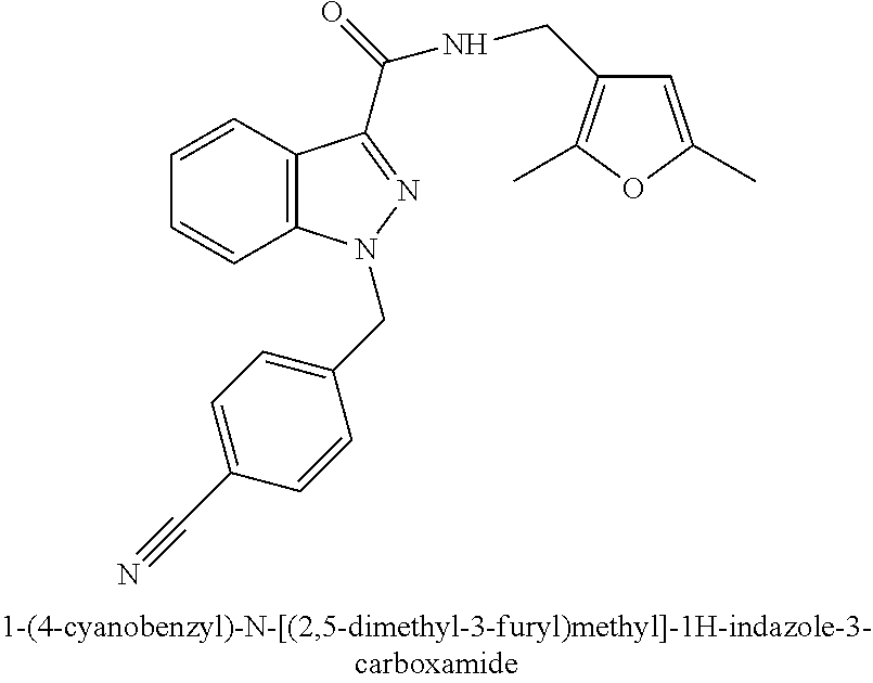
C1=CC2=C(C=C1)N(CC1=CC=C(C#N)C=C1)N=C2C(NCC1=C(C)OC(C)=C1)=O
